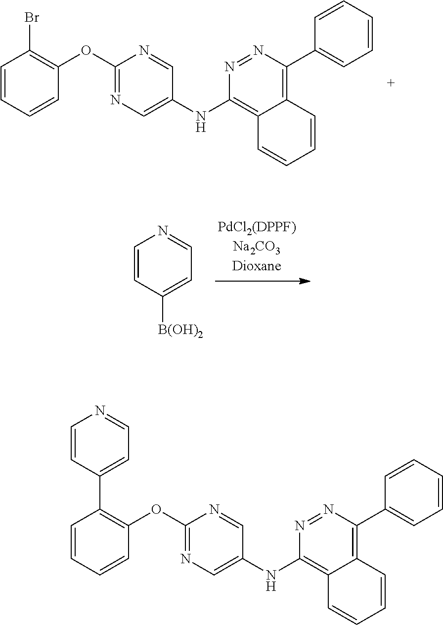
C1(OC2=NC=C(NC3=C4C(=C(C5=CC=CC=C5)N=N3)C=CC=C4)C=N2)=C(Br)C=CC=C1.C1=CC([B(OH)2])=CC=N1.C1(OC2=NC=C(NC3=C4C(=C(C5=CC=CC=C5)N=N3)C=CC=C4)C=N2)=C(C2=CC=NC=C2)C=CC=C1
